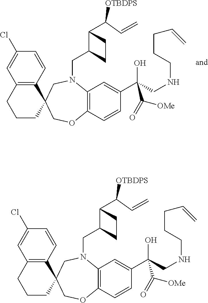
C12=C(C=CC(Cl)=C1)C1(CCC2)COC2=C(N(CC3C(C(C=C)[OTBDPS])CC3)C1)C=C(C(O)(CNCCCC=C)C(=O)[OMe])C=C2.C12=C(C=CC(Cl)=C1)C1(CCC2)COC2=C(N(CC3C(C(C=C)[OTBDPS])CC3)C1)C=C(C(O)(CNCCCC=C)C(=O)[OMe])C=C2
